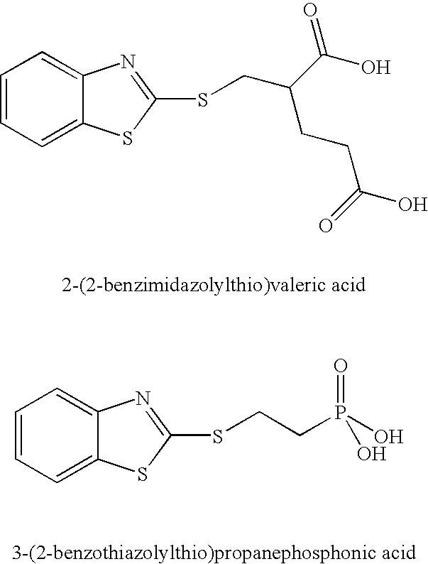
C1=CC=C2C(=C1)N=C(SCC(CCC(=O)O)C(O)=O)S2.C1=CC=C2C(=C1)N=C(SCCP(=O)(O)O)S2
